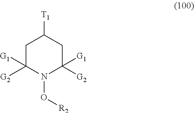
C1C([G2])([G1])N(O[R2])C([G1])([G2])CC1[T1]
